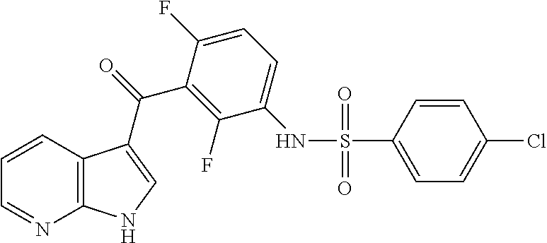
C1=CC2=C(N=C1)NC=C2C(C1=C(F)C(NS(=O)(=O)C2=CC=C(Cl)C=C2)=CC=C1F)=O
